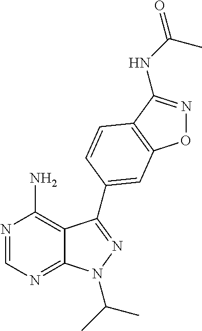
N1=CN=C2C(=C1N)C(C1=CC3=C(C(NC(=O)C)=NO3)C=C1)=NN2C(C)C
